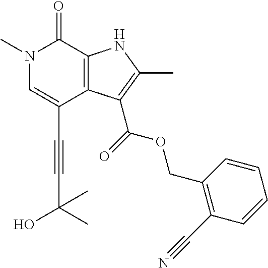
C(C1=CN(C)C(=O)C2=C1C(C(=O)OCC1=C(C#N)C=CC=C1)=C(C)N2)#CC(O)(C)C
